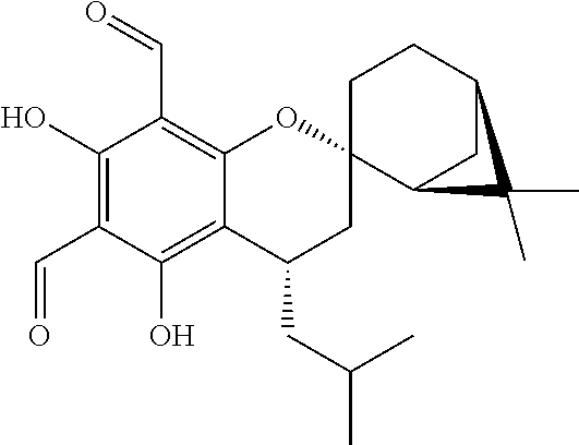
C12=C(C=O)C(O)=C(C=O)C(O)=C1C(CC(C)C)CC1(O2)C2CC(CC1)C2(C)C
